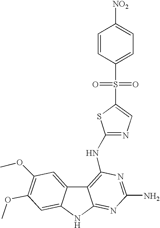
C1=CC(S(C2=CN=C(NC3=C4C5=CC(OC)=C(OC)C=C5NC4=NC(N)=N3)S2)(=O)=O)=CC=C1[NO2]
